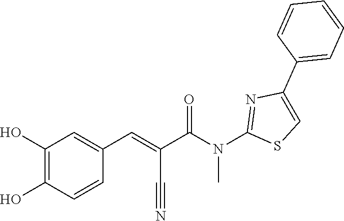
CN(C1=NC(C2=CC=CC=C2)=CS1)C(C(=CC1=CC(O)=C(O)C=C1)C#N)=O
